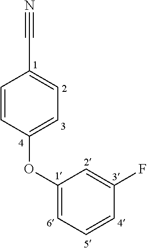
C1=CC(OC2=CC=CC(F)=C2)=CC=C1C#N
